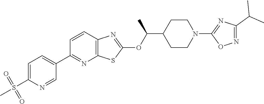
C1=CC2=C(N=C1C1=CC=C(S(=O)(=O)C)N=C1)SC(OC(C1CCN(C3=NC(C(C)C)=NO3)CC1)C)=N2
